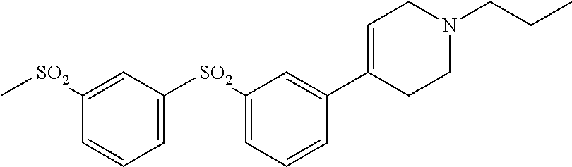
C[SO2]C1=CC([SO2]C2=CC=CC(C3=CCN(CCC)CC3)=C2)=CC=C1
